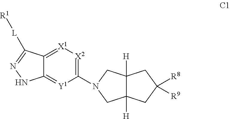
C12([H])C([H])(CC([R8])([R9])C1)CN(C1=[X2][X1]=C3C(=[Y1]1)NN=C3[L][R1])C2
